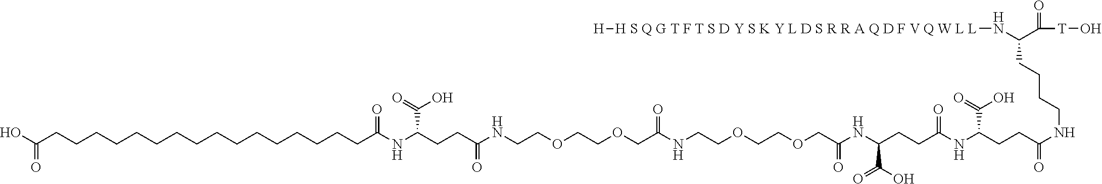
OC(CCCCCCCCCCCCCCCCC(NC(CCC(NCCOCCOCC(NCCOCCOCC(=O)NC(C(O)=O)CCC(=O)NC(CCC(=O)NCCCCC(C([T]O)=O)N[H S Q G T F T S D Y S K Y L D S R R A Q D F V Q W L L][H])C(O)=O)=O)=O)C(O)=O)=O)=O
